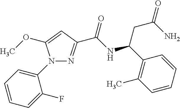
N1(C2=CC=CC=C2F)N=C(C(NC(CC(N)=O)C2=C(C)C=CC=C2)=O)C=C1OC
